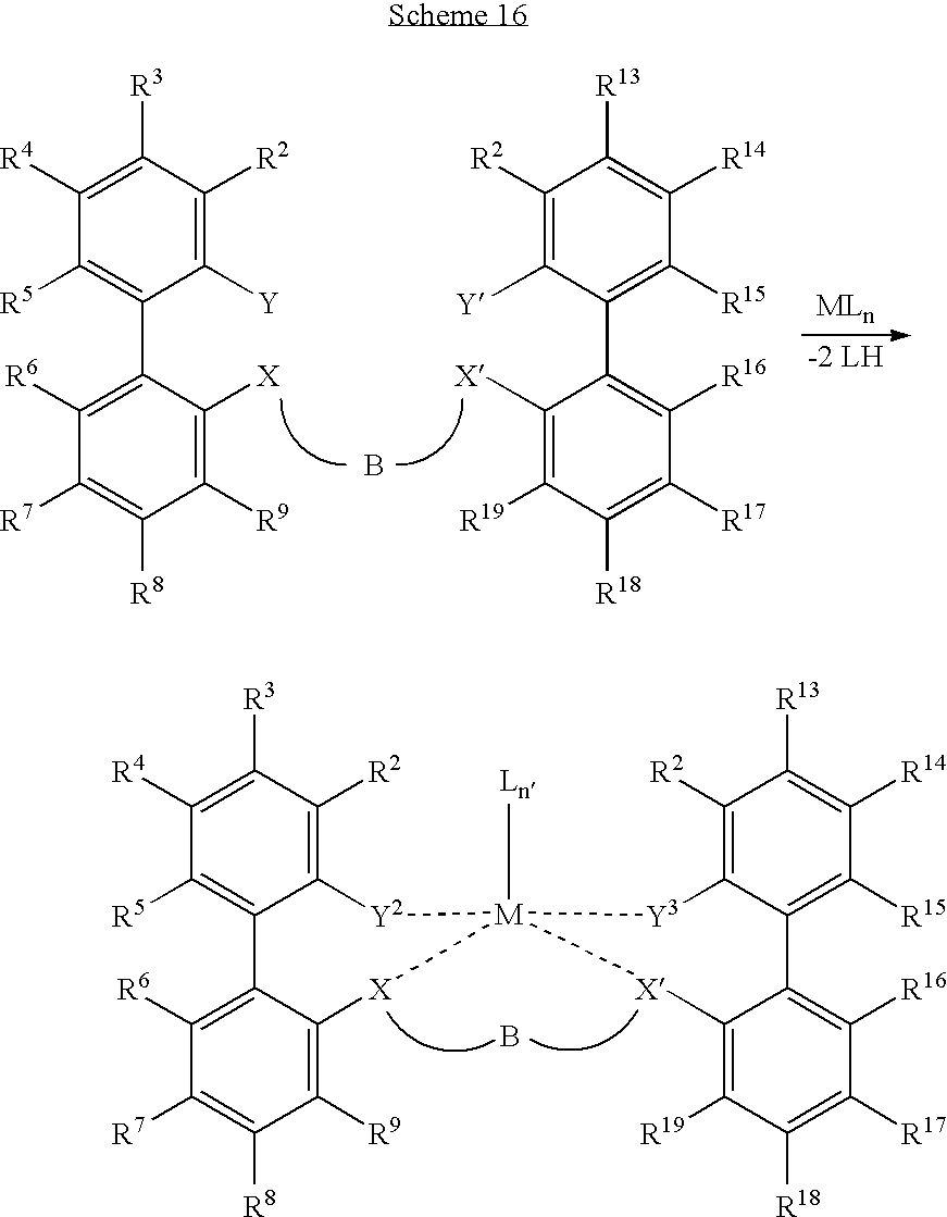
C1([R6])=C(C2=C([R5])C([R4])=C([R3])C([R2])=C2[Y])C([X])=C([R9])C([R8])=C1[R7].B.C1([X])=C([R19])C([R18])=C([R17])C([R16])=C1C1=C([R15])C([R14])=C([R13])C([R2])=C1[Y].C1([R6])=C2C(=C([R9])C([R8])=C1[R7])[X][M]1([Ln])([X]C3=C([R19])C([R18])=C([R17])C([R16])=C3C3=C([R15])C([R14])=C([R13])C([R2])=C3[Y3]1)[Y2]C1=C([R2])C([R3])=C([R4])C([R5])=C21.B
